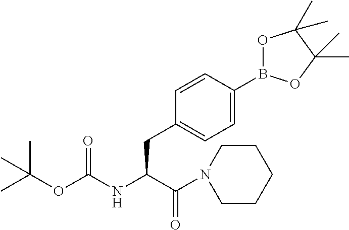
C(OC(NC(C(=O)N1CCCCC1)CC1=CC=C(B2OC(C)(C)C(C)(C)O2)C=C1)=O)(C)(C)C
